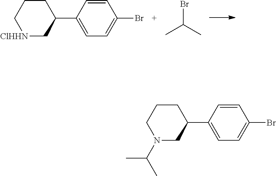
[ClHHN]1CC(C2=CC=C(Br)C=C2)CCC1.BrC(C)C.N1(C(C)C)CC(C2=CC=C(Br)C=C2)CCC1
